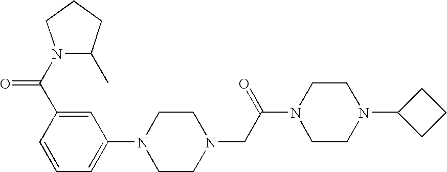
C1=C(N2CCN(CC(N3CCN(C4CCC4)CC3)=O)CC2)C=C(C(N2C(C)CCC2)=O)C=C1
